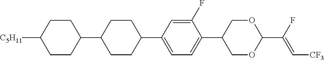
C1CC(C2CCC(C3=CC=C(C4COC(C(F)=C[CF3])OC4)C(F)=C3)CC2)CCC1[C5H11]
